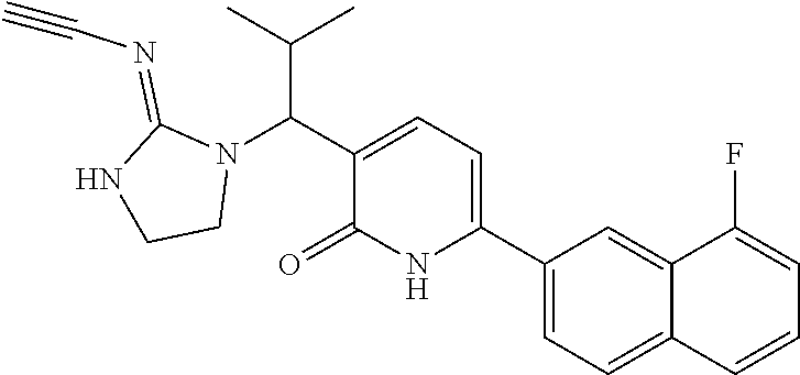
C1(C2=CC=C(C(N3C(=NC#C)NCC3)C(C)C)C(=O)N2)=CC=C2C(=C1)C(F)=CC=C2
